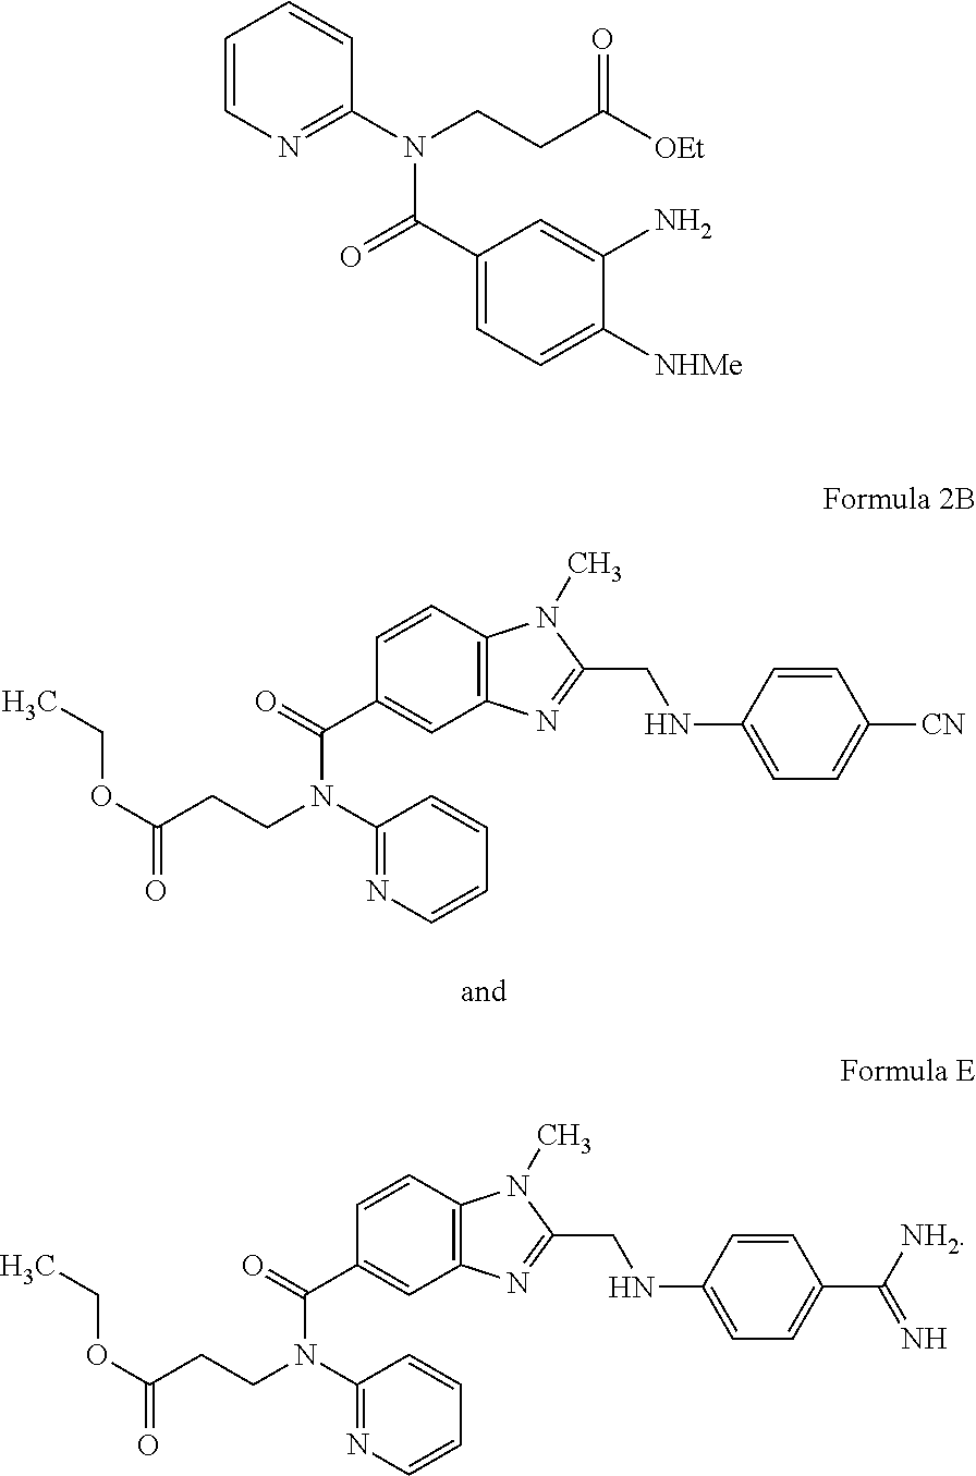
C1=CN=C(N(CCC([OEt])=O)C(C2=CC=C([NHMe])C(N)=C2)=O)C=C1.C12=C(C=CC(C(=O)N(C3=NC=CC=C3)CCC(=O)OCC)=C1)N(C)C(CNC1=CC=C([CN])C=C1)=N2.C12=C(C=CC(C(=O)N(C3=NC=CC=C3)CCC(=O)OCC)=C1)N(C)C(CNC1=CC=C(C([NH2])=N)C=C1)=N2
